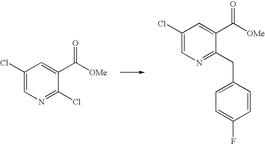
C1(Cl)=CN=C(Cl)C(C([OMe])=O)=C1.C1(Cl)=CN=C(CC2=CC=C(F)C=C2)C(C([OMe])=O)=C1
